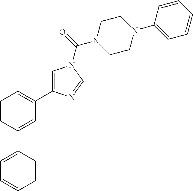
C1=C(C2=CC(C3=CN(C(=O)N4CCN(C5=CC=CC=C5)CC4)C=N3)=CC=C2)C=CC=C1
